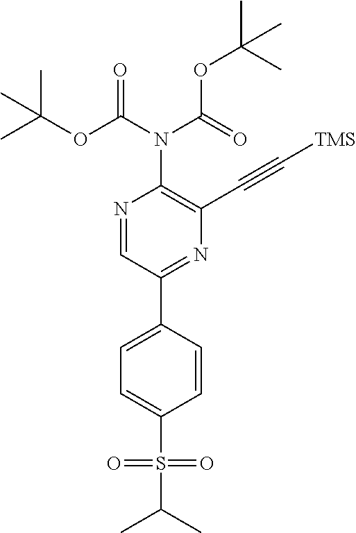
N1=CC(C2=CC=C(S(=O)(=O)C(C)C)C=C2)=NC(C#C[TMS])=C1N(C(OC(C)(C)C)=O)C(=O)OC(C)(C)C
